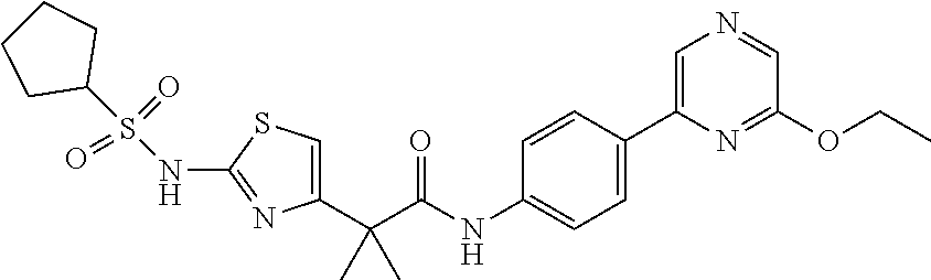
C1=C(C(C(NC2=CC=C(C3=CN=CC(OCC)=N3)C=C2)=O)(C)C)N=C(NS(C2CCCC2)(=O)=O)S1
